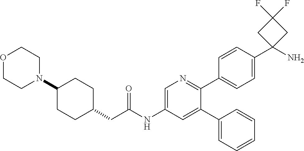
N1(C2CCC(CC(NC3=CN=C(C4=CC=C(C5(N)CC(F)(F)C5)C=C4)C(C4=CC=CC=C4)=C3)=O)CC2)CCOCC1
